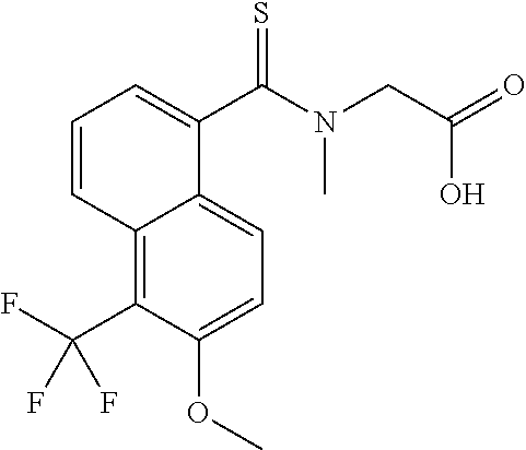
C12=C(C(F)(F)F)C(OC)=CC=C1C(C(N(CC(=O)O)C)=S)=CC=C2
